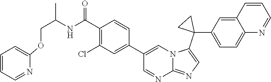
C(OC1=CC=CC=N1)C(NC(C1=C(Cl)C=C(C2=CN3C(=NC=C3C3(C4=CC=C5C(=C4)C=CC=N5)CC3)N=C2)C=C1)=O)C
